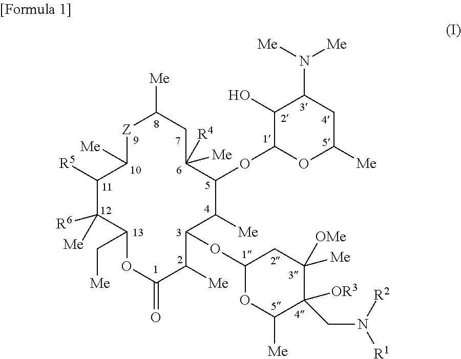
[Z]1C([Me])C([R5])C([R6])([Me])C(C[Me])OC(=O)C([Me])C(OC2OC([Me])C(CN([R1])[R2])([OR3])C([OMe])([Me])C2)C([Me])C(OC2C(O)C(N([Me])[Me])CC([Me])O2)C([Me])([R4])CC1[Me]
